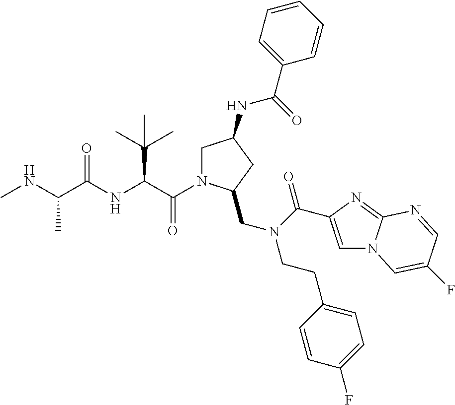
C(C(NC(C(NC)C)=O)C(C)(C)C)(=O)N1CC(NC(C2=CC=CC=C2)=O)CC1CN(CCC1=CC=C(F)C=C1)C(=O)C1=CN2C(=N1)N=CC(F)=C2
